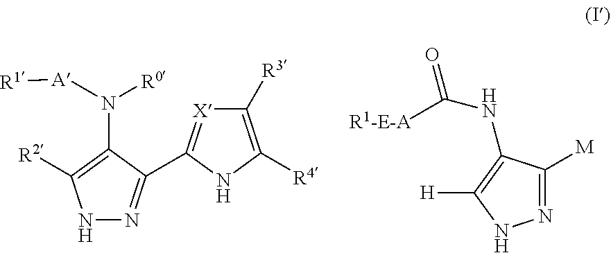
N1N=C(C2=[X]C([R3])=C([R4])N2)C(N([A][R1])[R0])=C1[R2].N1=C([M])C(NC([R1-E-A])=O)=C([H])N1
